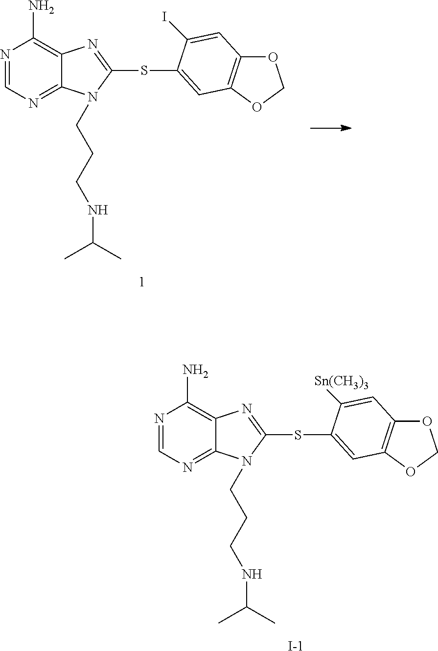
N1=CN=C2C(=C1N)N=C(SC1=CC3=C(OCO3)C=C1I)N2CCCNC(C)C.N1=CN=C2C(=C1N)N=C(SC1=CC3=C(OCO3)C=C1[Sn(CH3)3])N2CCCNC(C)C.[I-]
